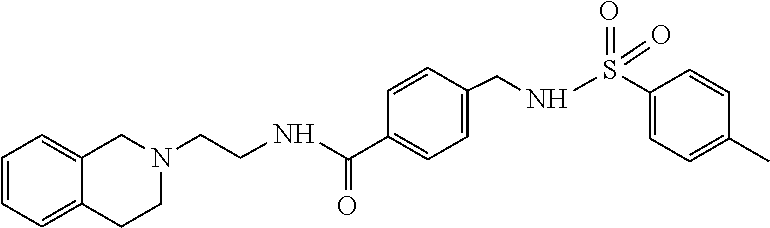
C1=CC=C2C(=C1)CN(CCNC(C1=CC=C(CNS(C3=CC=C(C)C=C3)(=O)=O)C=C1)=O)CC2
